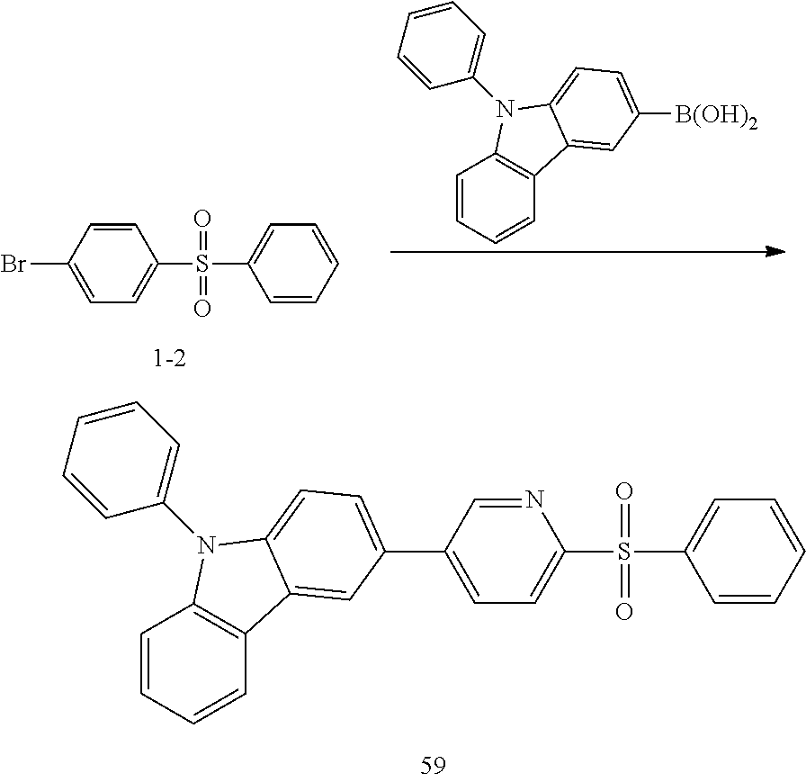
C12=C(C=CC=C1)N(C1=CC=CC=C1)C1=CC=C([B(OH)2])C=C21.BrC1=CC=C(S(=O)(=O)C2=CC=CC=C2)C=C1.C1(C2=CC=C3C(=C2)C2=C(C=CC=C2)N3C2=CC=CC=C2)=CC=C(S(=O)(=O)C2=CC=CC=C2)N=C1
